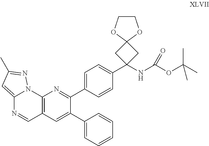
C12=CC(C)=NN1C1=C(C=N2)C=C(C2=CC=CC=C2)C(C2=CC=C(C3(NC(OC(C)(C)C)=O)CC4(C3)OCCO4)C=C2)=N1
